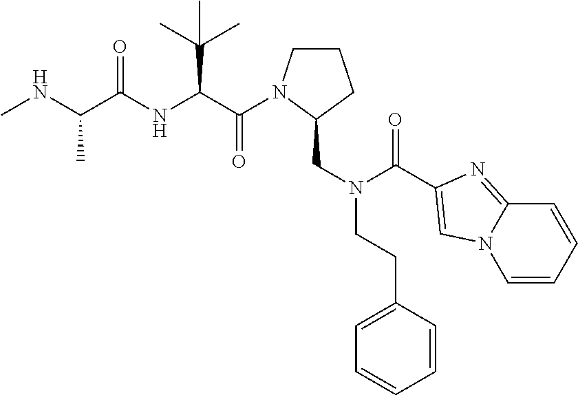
C1CN(C(=O)C(C(C)(C)C)NC(=O)C(C)NC)C(CN(C(=O)C2=CN3C(=N2)C=CC=C3)CCC2=CC=CC=C2)C1
